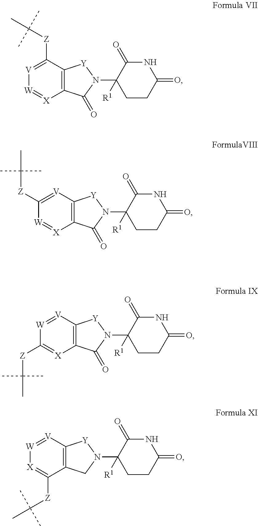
C12=C(C([Z]C(C)(C)C)=[V][W]=[X]1)[Y]N(C1([R1])CCC(=O)NC1=O)C2=O.C12=C([V]=C([Z]C(C)(C)C)[W]=[X]1)[Y]N(C1([R1])CCC(=O)NC1=O)C2=O.C12=C([V]=[W]C([Z]C(C)(C)C)=[X]1)[Y]N(C1([R1])CCC(=O)NC1=O)C2=O.C12=C([V]=[W][X]=C1[Z]C(C)(C)C)[Y]N(C1([R1])CCC(=O)NC1=O)C2
